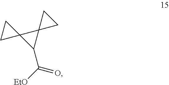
[EtO]C(C1C2(C13CC3)CC2)=O
